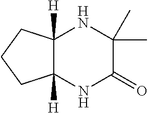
C12([H])C([H])(NC(=O)C(C)(C)N1)CCC2
